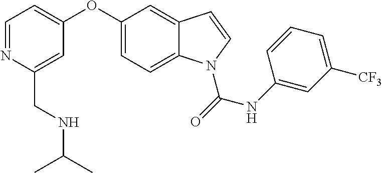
C1=NC(CNC(C)C)=CC(OC2=CC=C3C(=C2)C=CN3C(=O)NC2=CC([CF3])=CC=C2)=C1
